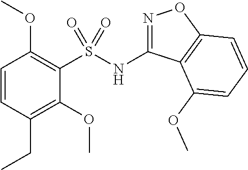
C1=CC(CC)=C(OC)C(S(NC2=NOC3=C2C(OC)=CC=C3)(=O)=O)=C1OC
